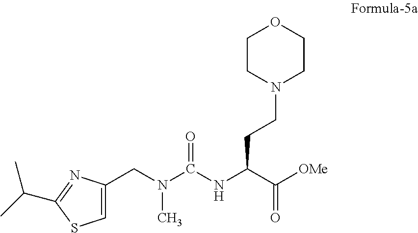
O1CCN(CCC(NC(N(CC2=CSC(C(C)C)=N2)C)=O)C([OMe])=O)CC1
